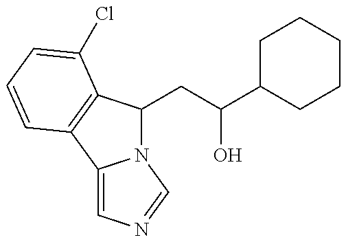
N12C(CC(C3CCCCC3)O)C3=C(C1=CN=C2)C=CC=C3Cl
